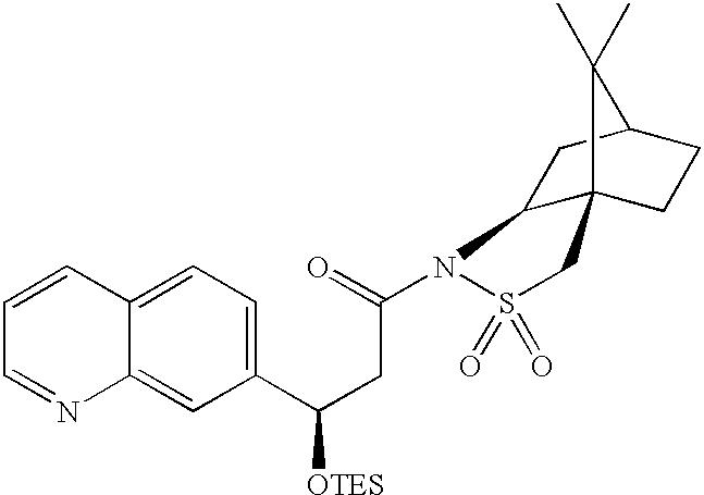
C1(C(CC(N2S(=O)(=O)CC34CCC(CC23)C4(C)C)=O)[OTES])=CC=C2C(=C1)N=CC=C2
